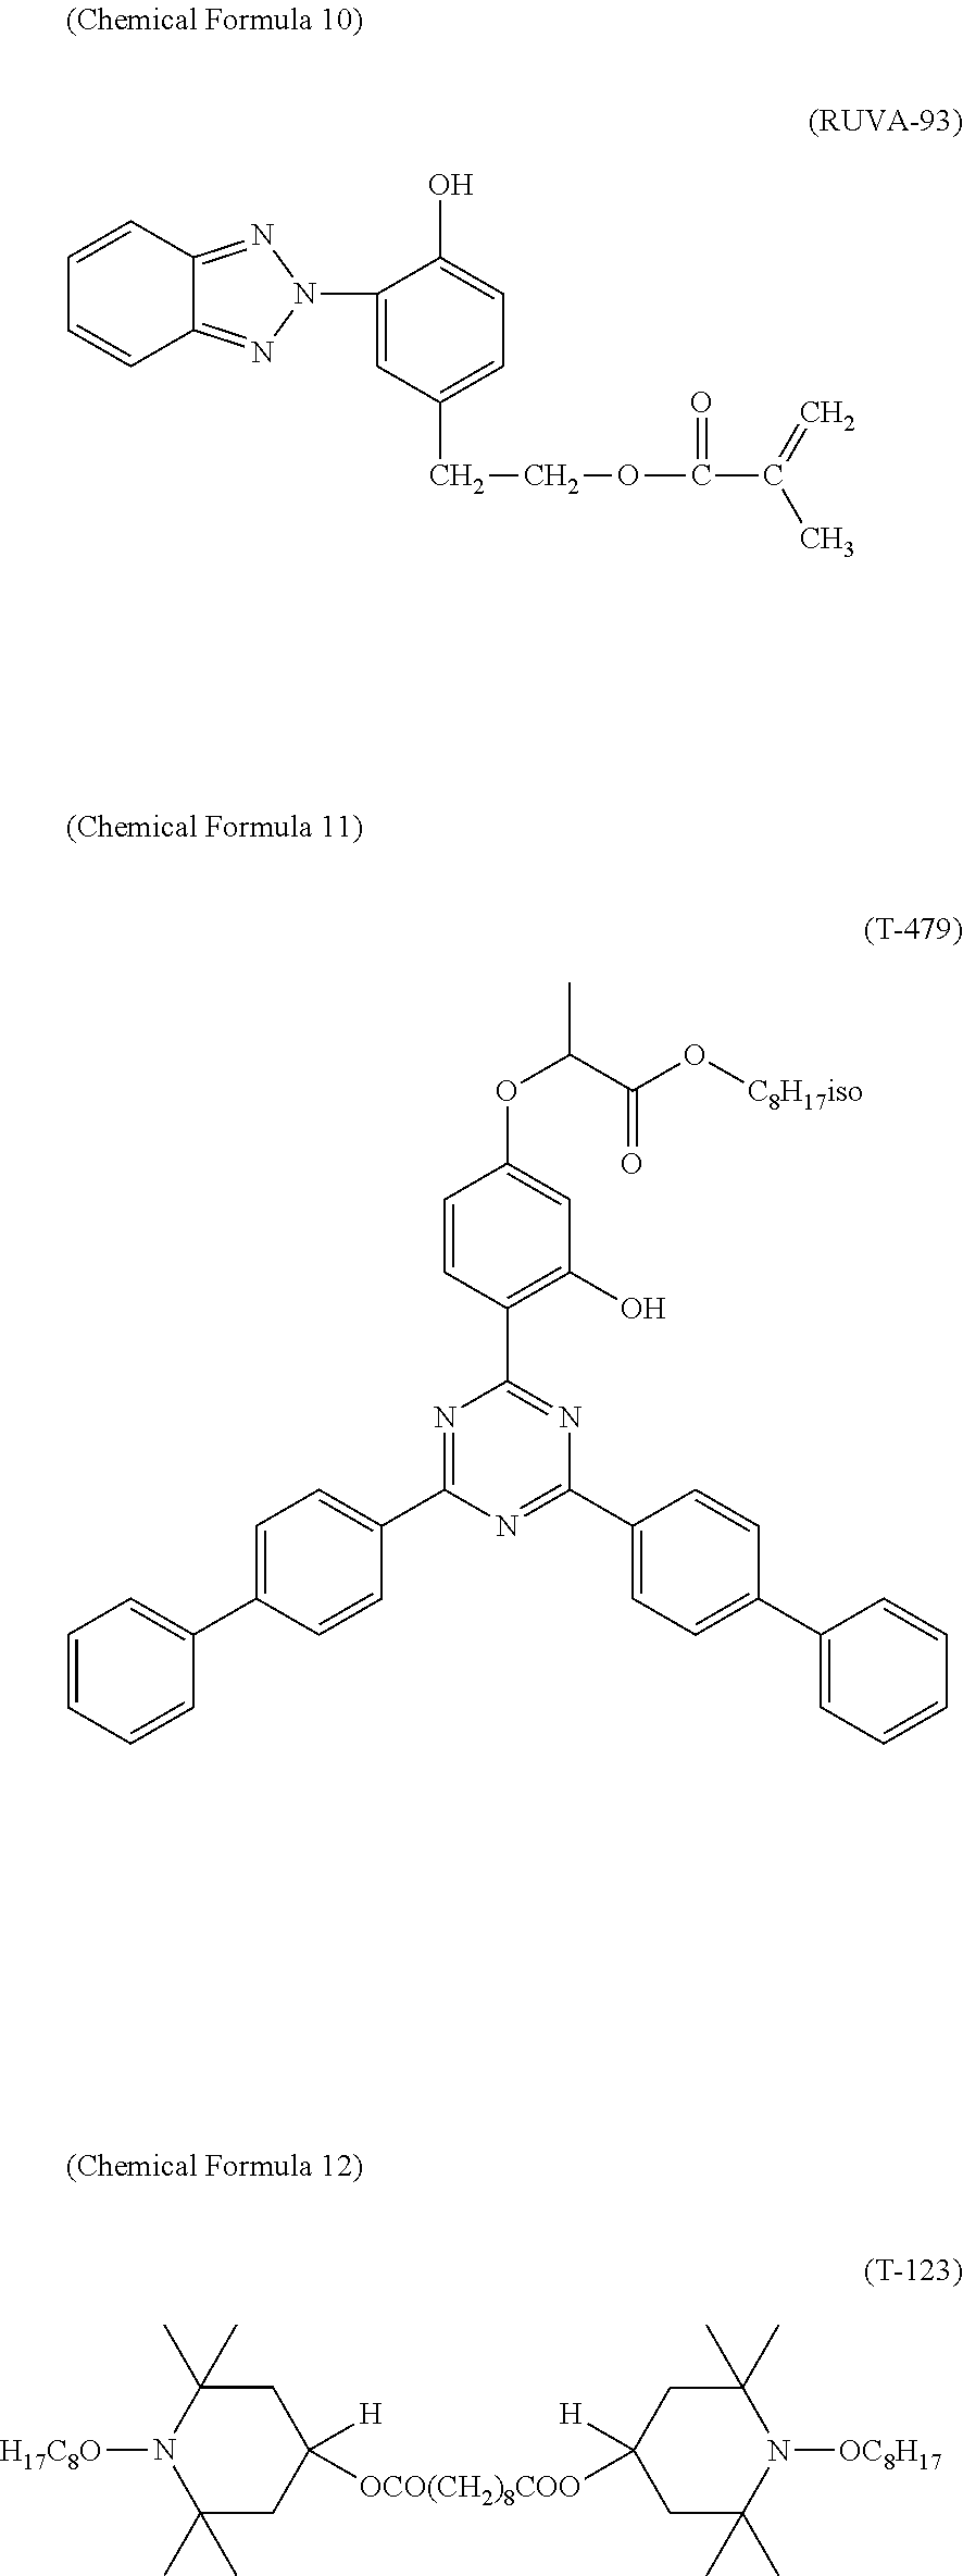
C12=NN(C3=CC(CCOC(=O)C(C)=C)=CC=C3O)N=C1C=CC=C2.C1=CC=CC(C2=CC=C(C3=NC(C4=C(O)C=C(OC(C(=O)O[C8H17iso])C)C=C4)=NC(C4=CC=C(C5=CC=CC=C5)C=C4)=N3)C=C2)=C1.C1(C)(C)CC([H])([OCO(CH2)8COO]C2([H])CC(C)(C)N([OC8H17])C(C)(C)C2)CC(C)(C)N1[H17C8O]
